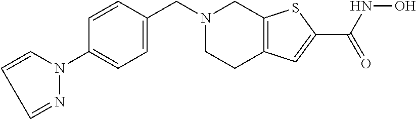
N1(CC2=CC=C(N3C=CC=N3)C=C2)CCC2=C(C1)SC(C(=O)NO)=C2
